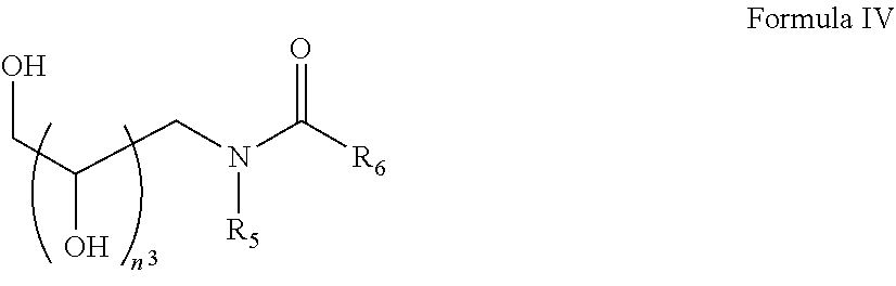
C(C(CN(C([R6])=O)[R5])O)O
